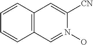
C1=CC2=C(C=C1)C=C([CN])N(O)=C2
